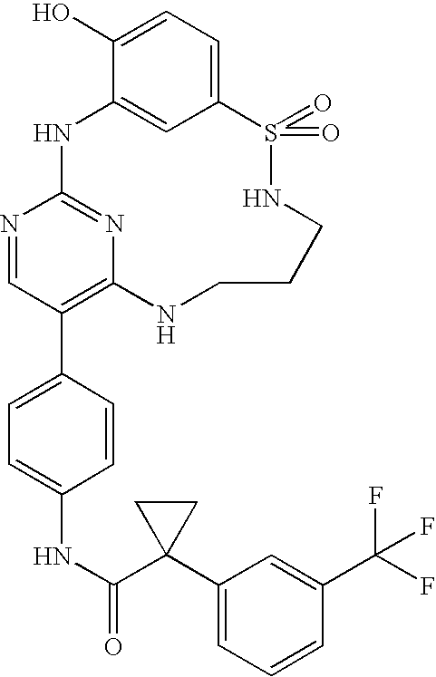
C12=CC=C(O)C(=C1)NC1=NC(=C(C3=CC=C(NC(C4(C5=CC=CC(C(F)(F)F)=C5)CC4)=O)C=C3)C=N1)NCCCNS2(=O)=O
